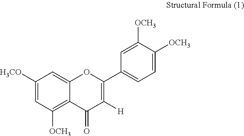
C1([H3CO])=CC([OCH3])=C2C(=C1)OC(C1=CC=C([OCH3])C([OCH3])=C1)=C([H])C2=O
